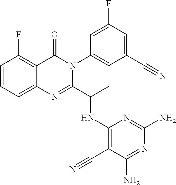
C1=CC=C2C(=C1F)C(=O)N(C1=CC(C#N)=CC(F)=C1)C(C(C)NC1=C(C#N)C(N)=NC(N)=N1)=N2
